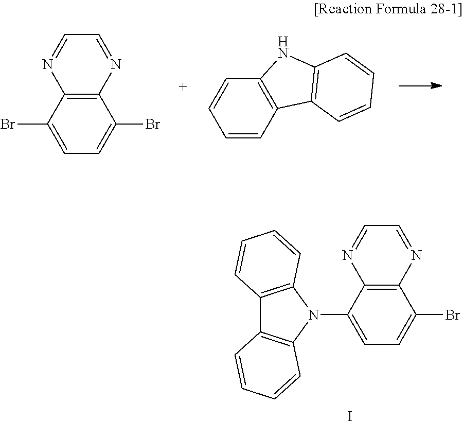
C12=C(C(Br)=CC=C1Br)N=CC=N2.C1=CC2=C(C=C1)NC1=C2C=CC=C1.C12=C(C(N3C4=C(C5=C3C=CC=C5)C=CC=C4)=CC=C1Br)N=CC=N2.I
